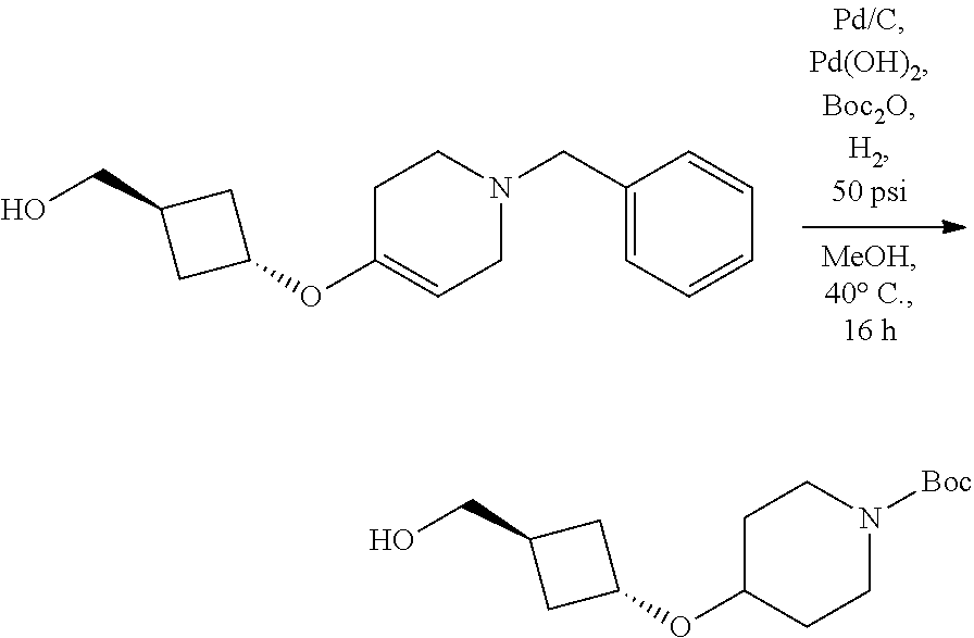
C1N(CC2=CC=CC=C2)CCC(OC2CC(CO)C2)=C1.C1N([Boc])CCC(OC2CC(CO)C2)C1
